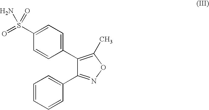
C1(S(=O)(=O)N)=CC=C(C2=C(C)ON=C2C2=CC=CC=C2)C=C1
